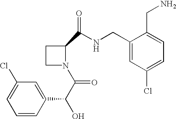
C1=CC(C(C(N2C(C(NCC3=CC(Cl)=CC=C3CN)=O)CC2)=O)O)=CC(Cl)=C1
